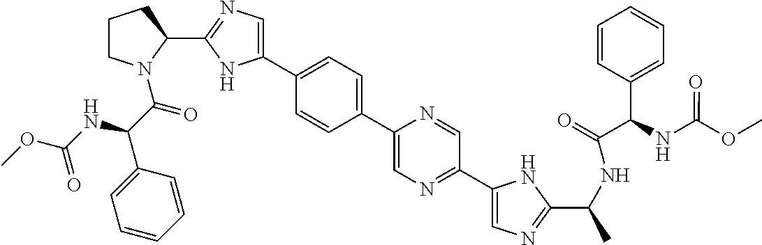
C1(C2=CN=C(C3CCCN3C(C(C3=CC=CC=C3)NC(OC)=O)=O)N2)=CC=C(C2=CN=C(C3=CN=C(C(NC(C(C4=CC=CC=C4)NC(OC)=O)=O)C)N3)C=N2)C=C1
